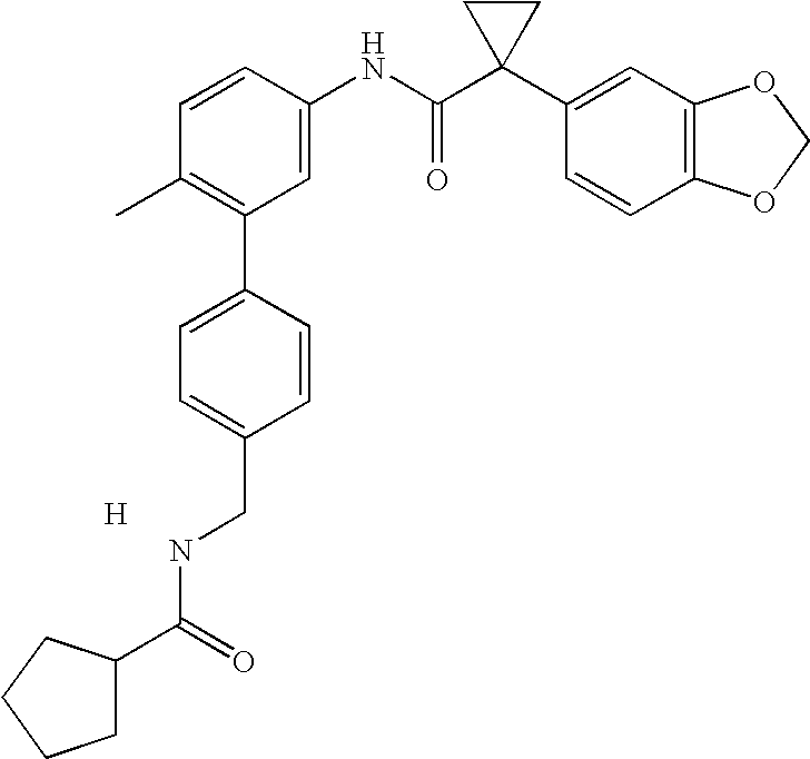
C1=CC(NC(C2(C3=CC4=C(C=C3)OCO4)CC2)=O)=CC(C2=CC=C(CNC(C3CCCC3)=O)C=C2)=C1C.[H]
